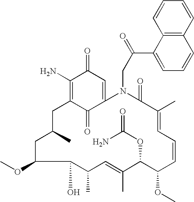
C12=C(C=CC=C1)C=CC=C2C(CN1C(=O)C(C)=CC=CC(OC)C(OC(N)=O)C(C)=CC(C)C(O)C(OC)CC(C)CC2=C(N)C(=O)C=C1C2=O)=O
